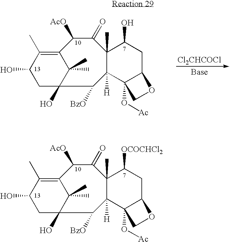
C1(O)CC2(O)C(C)(C)C(=C1C)C([AcO])C(=O)C1(C)C([H])(C2[BzO])C2(O[Ac])C(CC1O)OC2.[Cl2CHCOCl].C1(O)CC2(O)C(C)(C)C(=C1C)C([AcO])C(=O)C1(C)C([H])(C2[BzO])C2(O[Ac])C(CC1[OCOCHCl2])OC2
